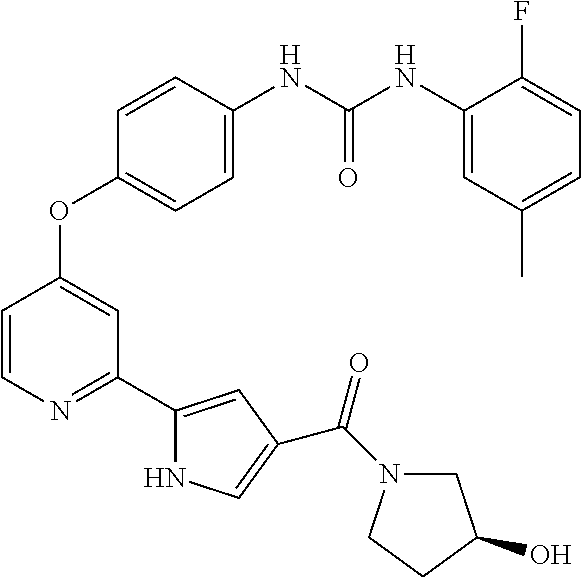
C1=CN=C(C2=CC(C(N3CC(O)CC3)=O)=CN2)C=C1OC1=CC=C(NC(NC2=CC(C)=CC=C2F)=O)C=C1
